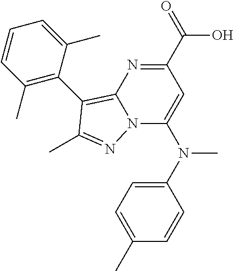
OC(C1=NC2=C(C3=C(C)C=CC=C3C)C(C)=NN2C(N(C2=CC=C(C)C=C2)C)=C1)=O
